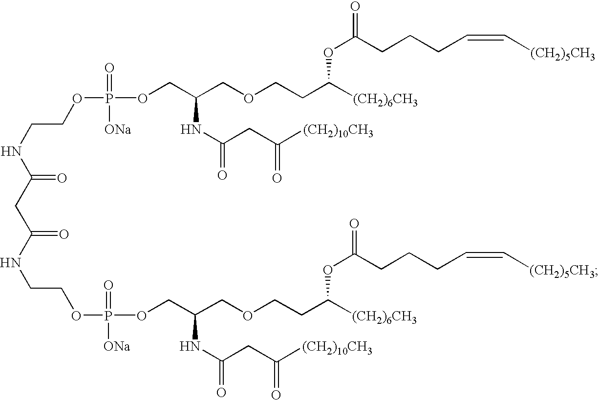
O(CC(COCCC([(CH2)6CH3])OC(=O)CCCC=C[(CH2)5CH3])NC(=O)CC([(CH2)10CH3])=O)P(=O)([ONa])OCCNC(=O)CC(=O)NCCOP(=O)([ONa])OCC(COCCC([(CH2)6CH3])OC(=O)CCCC=C[(CH2)5CH3])NC(=O)CC([(CH2)10CH3])=O
